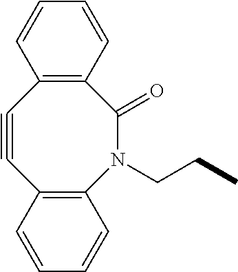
C1=CC2=C(C=C1)C(=O)N(CCC)C1=C(C#C2)C=CC=C1
